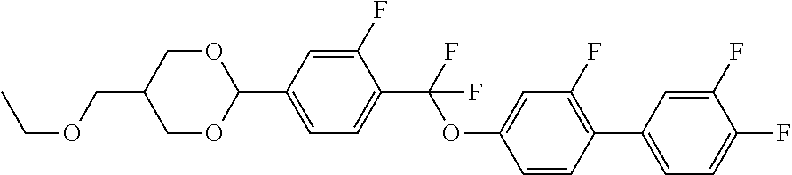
CCOCC1COC(C2=CC=C(C(F)(OC3=CC(F)=C(C4=CC=C(F)C(F)=C4)C=C3)F)C(F)=C2)OC1
